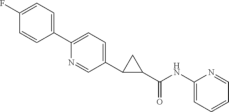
C1(F)=CC=C(C2=CC=C(C3C(C(NC4=CC=CC=N4)=O)C3)C=N2)C=C1
